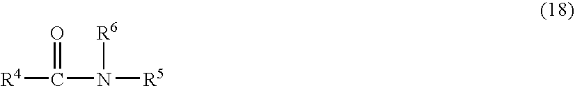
[R4]C(=O)N([R5])[R6]
